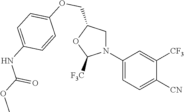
C1(N2CC(COC3=CC=C(NC(OC)=O)C=C3)OC2[F3C])=CC=C([CN])C([CF3])=C1
